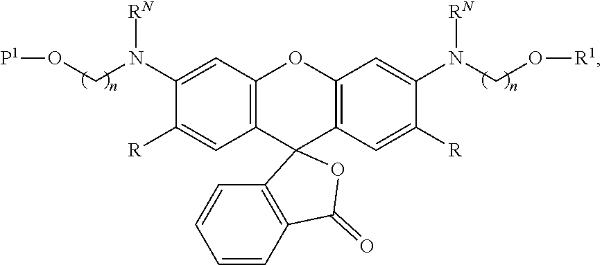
C12=C(C=C(N(CO[P1])[RN])C([R])=C1)OC1=C(C=C([R])C(N(CO[R1])[RN])=C1)C21C2=C(C=CC=C2)C(=O)O1
